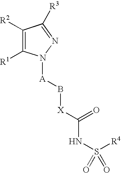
[R1]C1=C([R2])C([R3])=NN1[A]B[X]C(NS([R4])(=O)=O)=O
